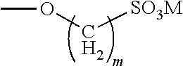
O(C[SO3M])C
